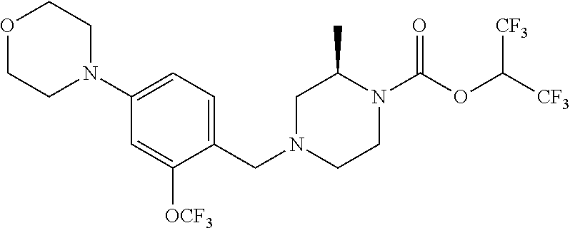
C1N(CC2=CC=C(N3CCOCC3)C=C2[OCF3])CCN(C(OC([CF3])[CF3])=O)C1C
